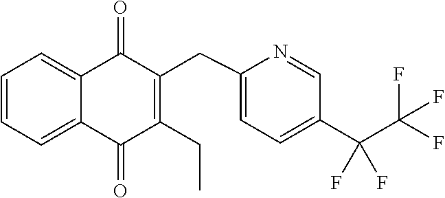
C1=CC=C2C(=C1)C(=O)C(CC1=CC=C(C(C(F)(F)F)(F)F)C=N1)=C(CC)C2=O
